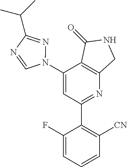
C1(N2N=C(C(C)C)N=C2)=CC(C2=C([CN])C=CC=C2F)=NC2=C1C(=O)NC2
